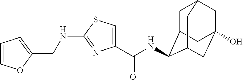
C1(C(NC2C3CC4CC(O)(CC2C4)C3)=O)=CSC(NCC2=CC=CO2)=N1
